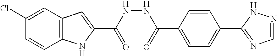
C12=C(C=C(Cl)C=C1)C=C(C(NNC(C1=CC=C(C3=NC=NN3)C=C1)=O)=O)N2
